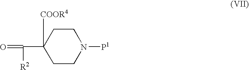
C1(C(=O)[R2])([COOR4])CCN([P1])CC1
